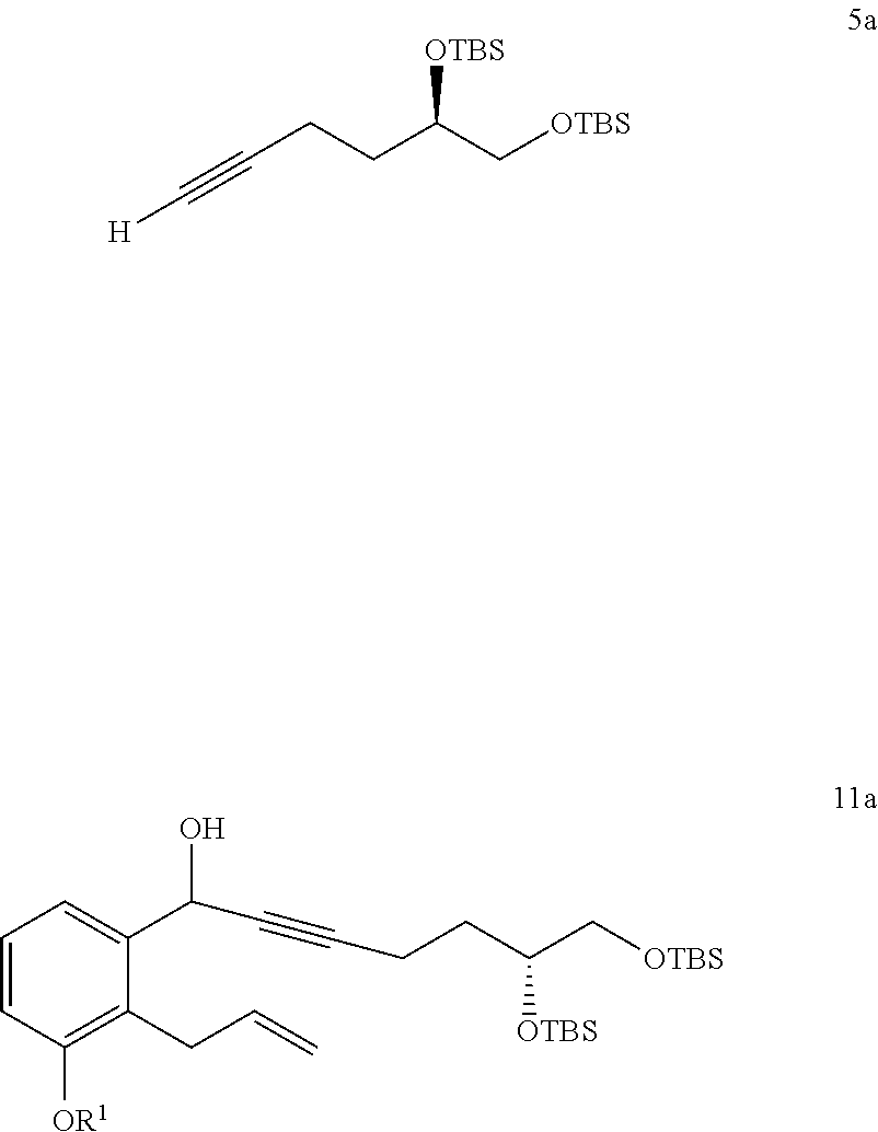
C1=CC([OR1])=C(CC=C)C(C(C#CCCC(C[OTBS])[OTBS])O)=C1.[H]C#CCCC(C[OTBS])[OTBS]
